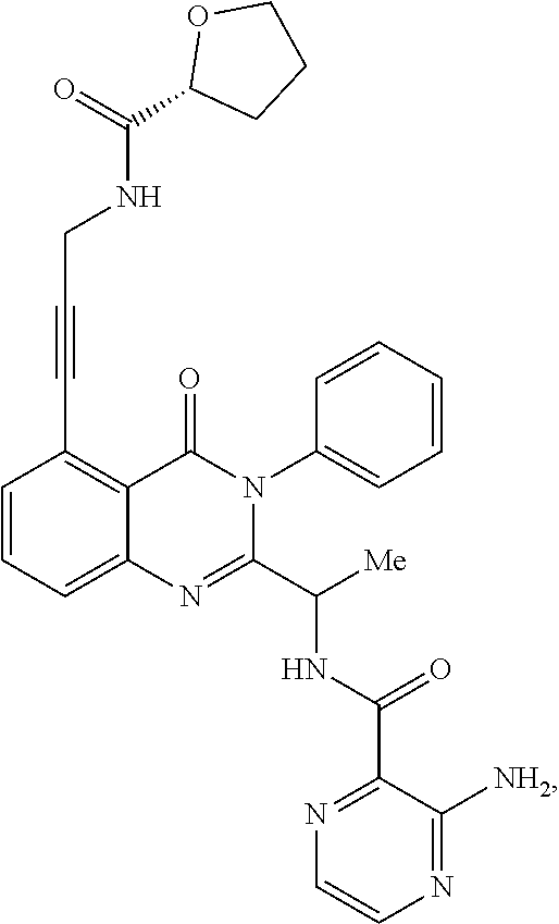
C1=CC=C2C(=C1C#CCNC(=O)C1OCCC1)C(=O)N(C1=CC=CC=C1)C(C([Me])NC(=O)C1=NC=CN=C1[NH2])=N2
